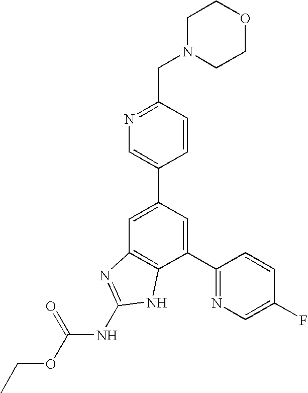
N1=C(CN2CCOCC2)C=CC(C2=CC3=C(C(C4=NC=C(F)C=C4)=C2)NC(NC(OCC)=O)=N3)=C1
